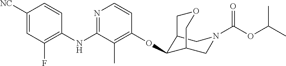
C1(NC2=NC=CC(OC3C4CN(C(OC(C)C)=O)CC3COC4)=C2C)=C(F)C=C([NC])C=C1
